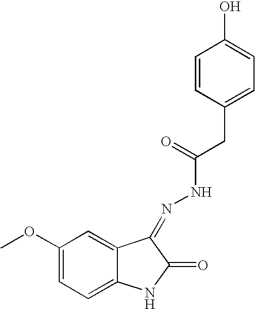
C1(OC)=CC=C2C(=C1)C(=NNC(=O)CC1=CC=C(O)C=C1)C(=O)N2
